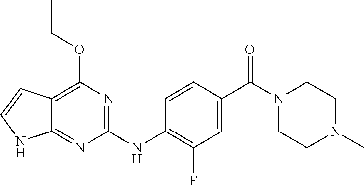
C1(NC2=C(F)C=C(C(N3CCN(C)CC3)=O)C=C2)=NC(OCC)=C2C(=N1)NC=C2
